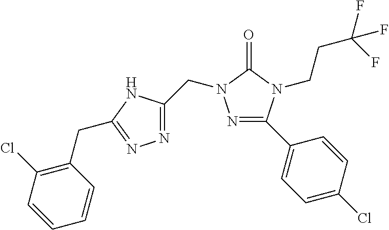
N1=C(C2=CC=C(Cl)C=C2)N(CCC(F)(F)F)C(=O)N1CC1=NN=C(CC2=C(Cl)C=CC=C2)N1
